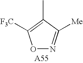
O1N=C([Me])C(C)=C1[F3C]
